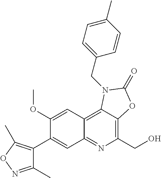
C1(C2=CC3=NC(CO)=C4C(=C3C=C2OC)N(CC2=CC=C(C)C=C2)C(=O)O4)=C(C)ON=C1C
